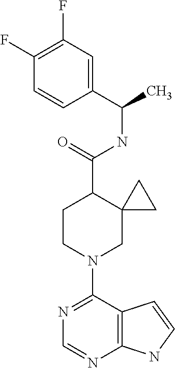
N1=C(N2CC3(C(C(=O)NC(C4=CC(F)=C(F)C=C4)C)CC2)CC3)C2=C(N=C1)NC=C2
